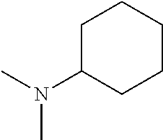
C1C(N(C)C)CCCC1
